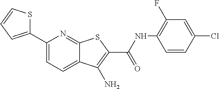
C1(C2=CC=CS2)=CC=C2C(=N1)SC(C(NC1=C(F)C=C(Cl)C=C1)=O)=C2N
